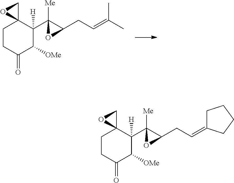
C1CC(=O)C([OMe])C(C2([Me])C(CC=C(C)C)O2)([H])C12CO2.C1CC(=O)C([OMe])C(C2([Me])C(CC=C3CCCC3)O2)([H])C12CO2
